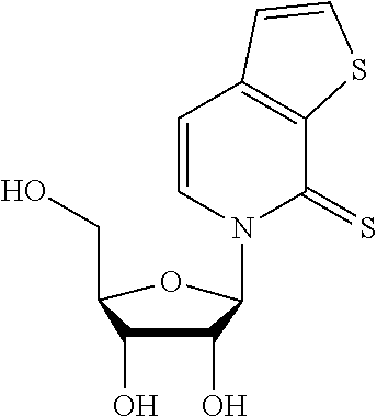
C1(CO)C(O)C(O)C(N2C(=S)C3=C(C=C2)C=CS3)O1
